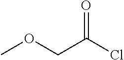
C(C(Cl)=O)OC
